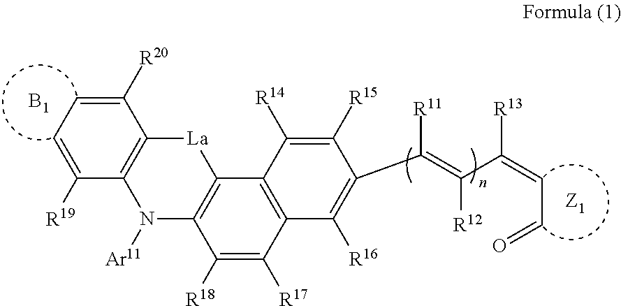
C1([R20])=CC=C([R19])C2=C1[La]C1=C(N2[Ar11])C([R18])=C([R17])C2=C1C([R14])=C([R15])C(C(=C(C(=CC=O)[R13])[R12])[R11])=C2[R16].[B1]
